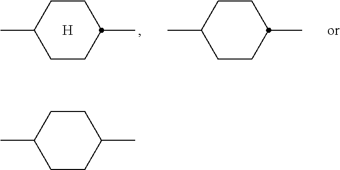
CC1CCC(C)CC1.CC1CCC(C)CC1.[H].CC1CCC(C)CC1
